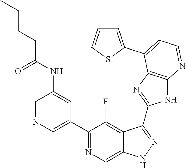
C1=NC=C(C2=NC=C3C(=C2F)C(C2=NC4=C(N2)N=CC=C4C2=CC=CS2)=NN3)C=C1NC(CCCC)=O
